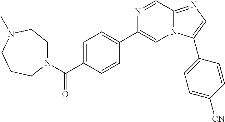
C1=C(C(=O)N2CCN(C)CCC2)C=CC(C2=CN3C(=NC=C3C3=CC=C([CN])C=C3)C=N2)=C1
